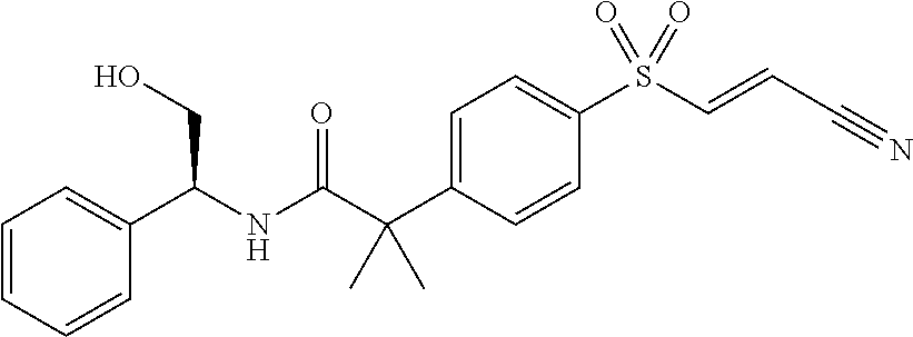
C1(C(NC(C(C2=CC=C(S(C=CC#N)(=O)=O)C=C2)(C)C)=O)CO)=CC=CC=C1
